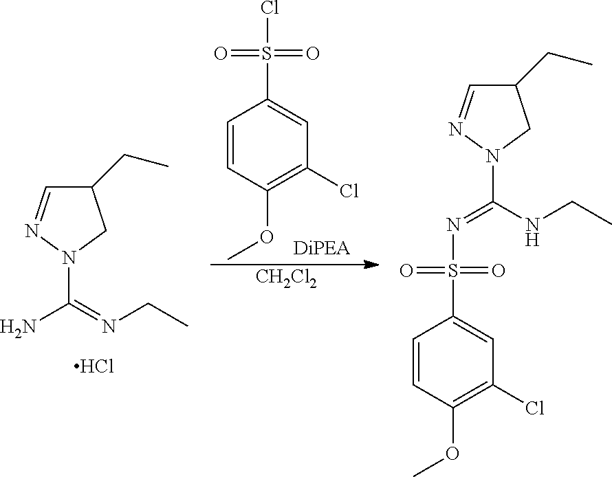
NC(=NCC)N1N=CC(CC)C1.Cl.C1=CC(OC)=C(Cl)C=C1S(Cl)(=O)=O.[CH2Cl2].C1(CC)C=NN(C(NCC)=NS(C2=CC(Cl)=C(OC)C=C2)(=O)=O)C1
